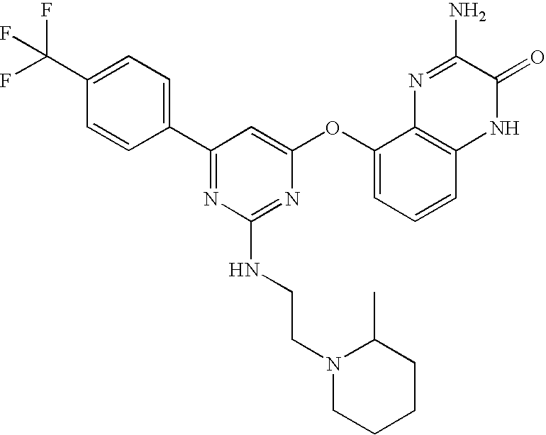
C1=CC(C(F)(F)F)=CC=C1C1=NC(NCCN2CCCCC2C)=NC(OC2=CC=CC3=C2N=C(N)C(=O)N3)=C1
